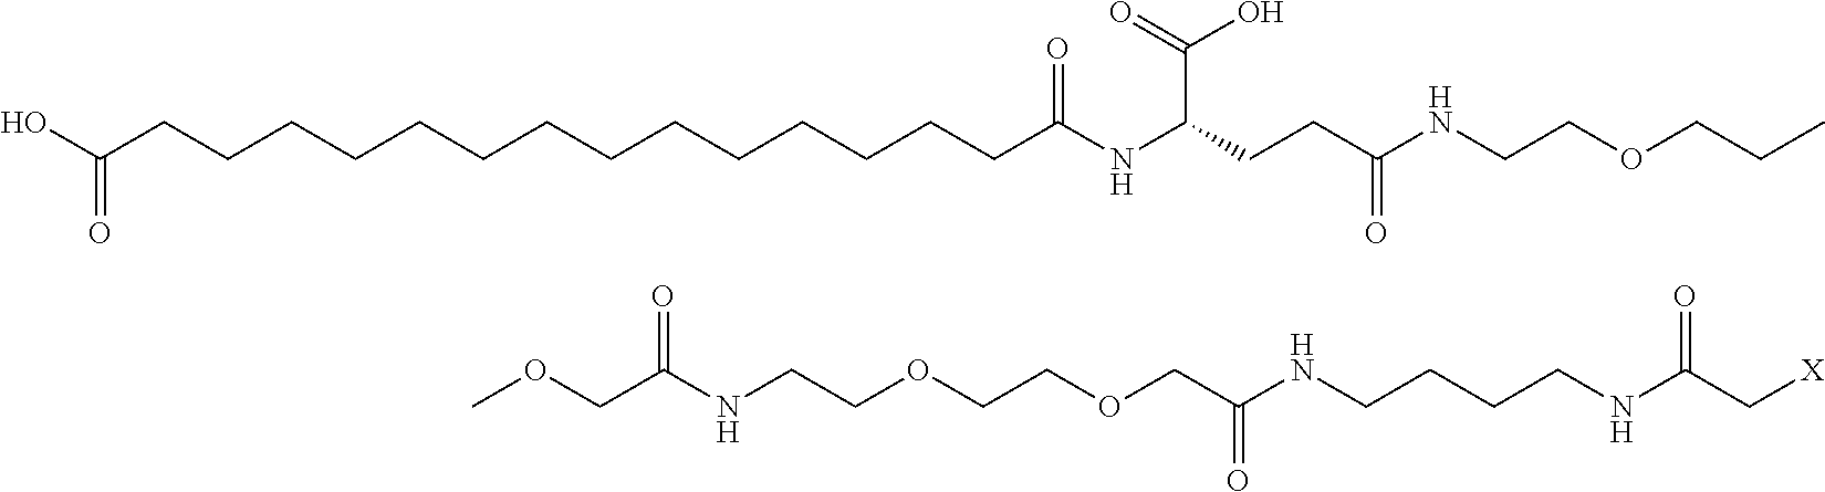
OC(CCCCCCCCCCCCCCC(NC(CCC(NCCOCCC)=O)C(=O)O)=O)=O.C(C(NCCOCCOCC(NCCCCNC(C[X])=O)=O)=O)OC
